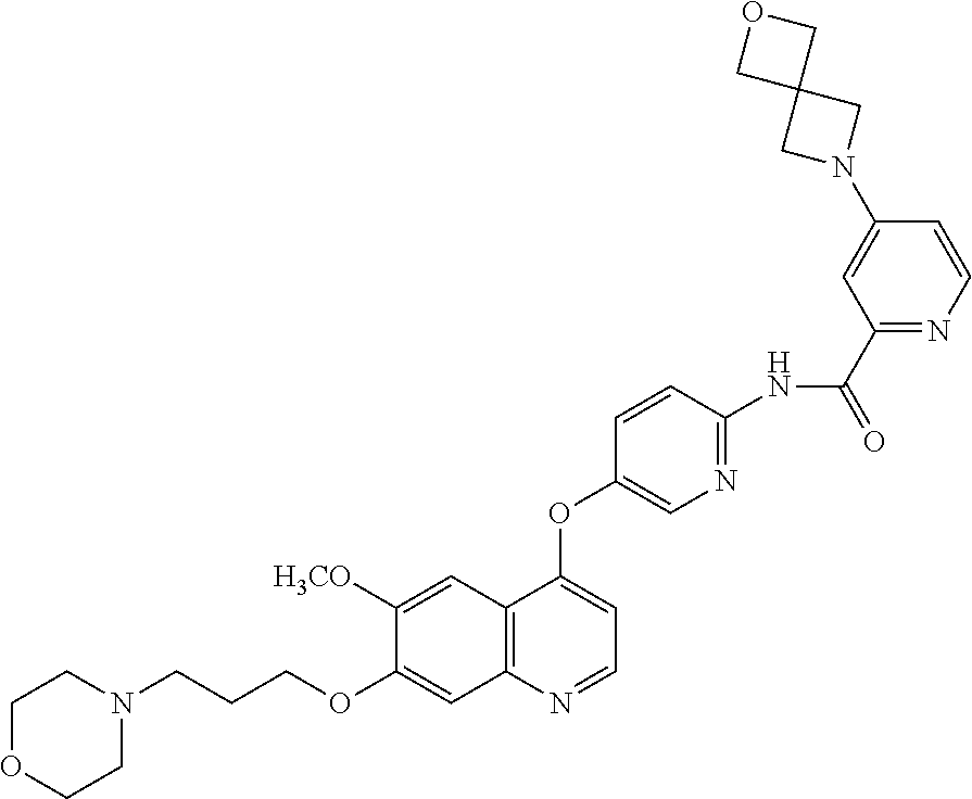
C1OCCN(CCCOC2=CC3=C(C=C2[H3CO])C(OC2=CN=C(NC(C4=NC=CC(N5CC6(C5)COC6)=C4)=O)C=C2)=CC=N3)C1
